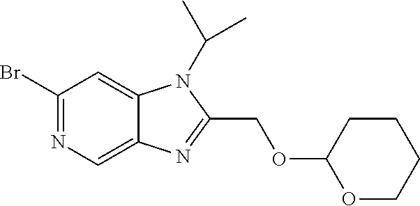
C1(Br)=NC=C2C(=C1)N(C(C)C)C(COC1OCCCC1)=N2
